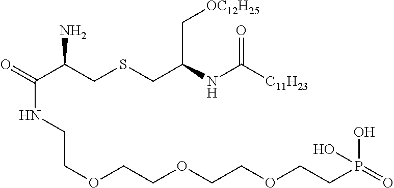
O=C(C(CSCC(NC([C11H23])=O)C[OC12H25])N)NCCOCCOCCOCCP(=O)(O)O
